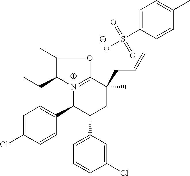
[N+]12=C(OC(C)C1CC)C(C)(CC=C)CC(C1=CC=CC(Cl)=C1)C2C1=CC=C(Cl)C=C1.C1=C(S(=O)(=O)[O-])C=CC(C)=C1
